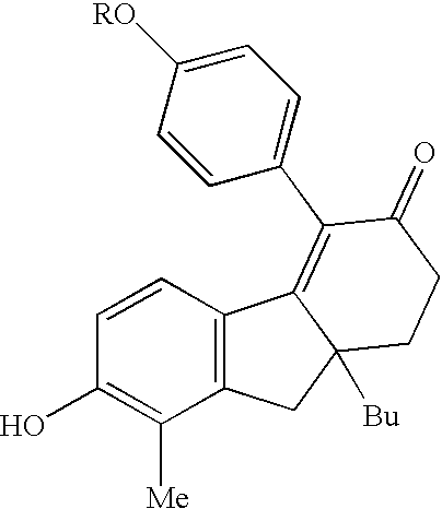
C1=CC(O)=C([Me])C2=C1C1=C(C3=CC=C([RO])C=C3)C(=O)CCC1([Bu])C2
